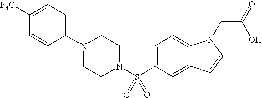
C1(N2CCN(S(C3=CC=C4C(=C3)C=CN4CC(=O)O)(=O)=O)CC2)=CC=C([F3C])C=C1
